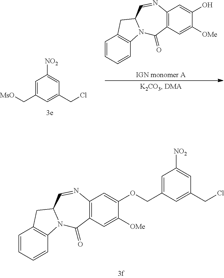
[MsO]CC1=CC([NO2])=CC(CCl)=C1.C1=CC=CC2=C1CC1N2C(=O)C2=C(N=C1)C=C(O)C([OMe])=C2.C1=CC=CC2=C1CC1N2C(=O)C2=C(N=C1)C=C(OCC1=CC([NO2])=CC(CCl)=C1)C([OMe])=C2
